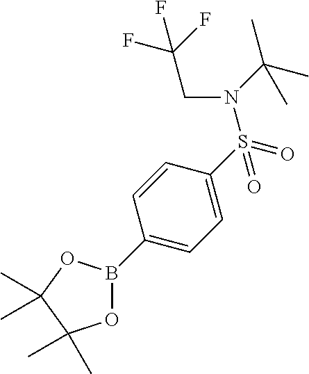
C1(B2OC(C)(C)C(C)(C)O2)=CC=C(S(=O)(=O)N(C(C)(C)C)CC(F)(F)F)C=C1
